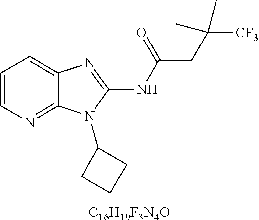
C1=CN=C2C(=C1)N=C(NC(CC([CF3])(C)C)=O)N2C1CCC1.[C16H19F3N4O]
